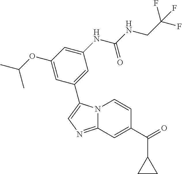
C1(OC(C)C)=CC(C2=CN=C3N2C=CC(C(=O)C2CC2)=C3)=CC(NC(NCC(F)(F)F)=O)=C1
